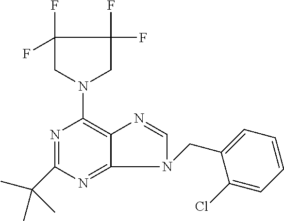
N1=C(C(C)(C)C)N=C2C(=C1N1CC(F)(F)C(F)(F)C1)N=CN2CC1=CC=CC=C1Cl
